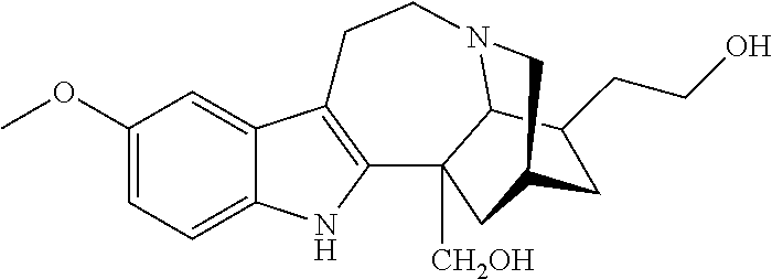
C1(OC)=CC=C2C(=C1)C1=C(N2)C2([CH2OH])C3N(CC1)CC(C2)CC3CCO
